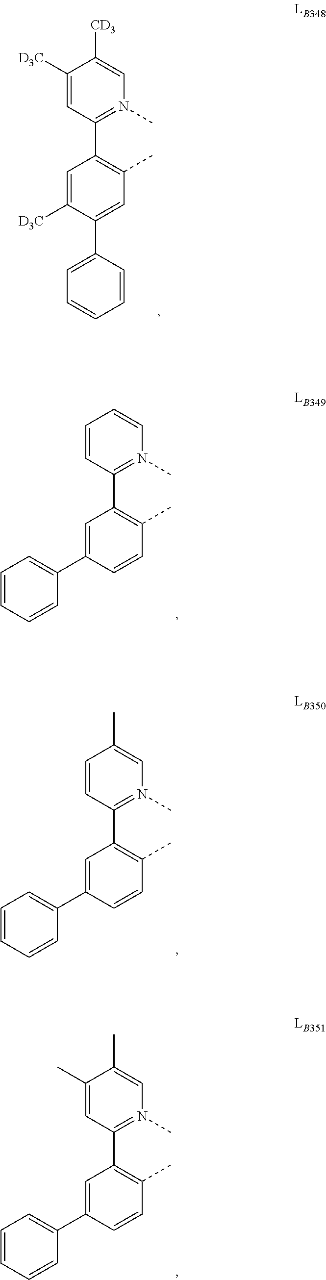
C1=C([D3C])C([CD3])=CN(C)=C1C1=C(C)C=C(C2=CC=CC=C2)C([D3C])=C1.C1=CC=CN(C)=C1C1=C(C)C=CC(C2=CC=CC=C2)=C1.C1=CC(C)=CN(C)=C1C1=C(C)C=CC(C2=CC=CC=C2)=C1.C1=C(C)C(C)=CN(C)=C1C1=C(C)C=CC(C2=CC=CC=C2)=C1
